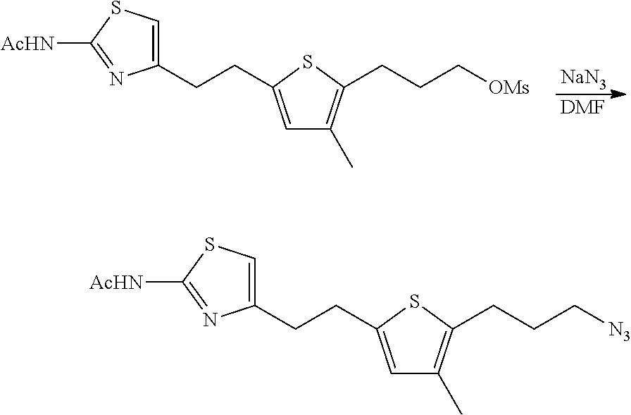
C1(CCC2=CC(C)=C(CCC[OMs])S2)=CSC([AcHN])=N1.[NaN3].[DMF].C1(CCC2=CC(C)=C(CCC[N3])S2)=CSC([AcHN])=N1
